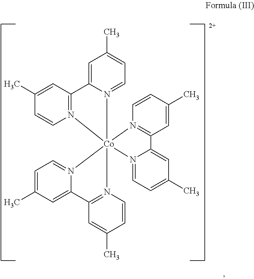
C1=C2N(=CC=C1C)[Co]13(N4=C2C=C(C)C=C4)(N2=C(C=C(C)C=C2)C2=CC(C)=CC=N12)N1=C(C2=CC(C)=CC=N32)C=C(C)C=C1
